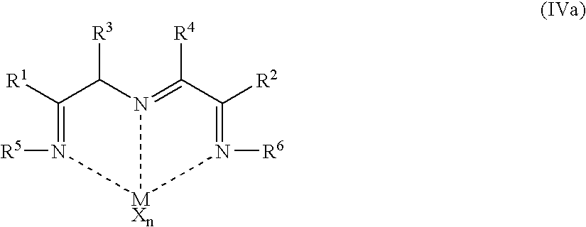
C1([R1])=N([R5])[MXn]2N(=C([R4])C([R2])=N2[R6])C1[R3]
